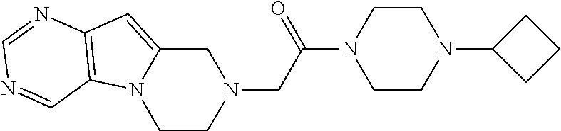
C1C2=CC3=C(N2CCN1CC(N1CCN(C2CCC2)CC1)=O)C=NC=N3
